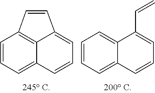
C1=CC=C2C3=C1C=CC3=CC=C2.C1=CC=C2C(=C1)C(C=C)=CC=C2
